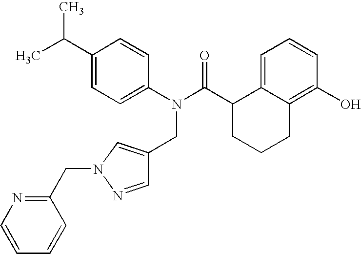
C1=C2C(=C(O)C=C1)CCCC2C(N(C1=CC=C(C(C)C)C=C1)CC1=CN(CC2=NC=CC=C2)N=C1)=O
